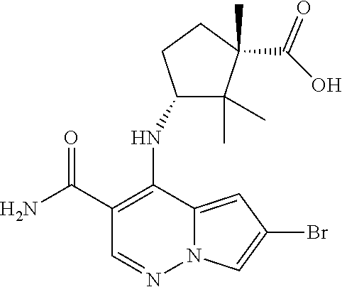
C1(C(N)=O)=C(NC2C(C)(C)C(C)(C(O)=O)CC2)C2=CC(Br)=CN2N=C1
